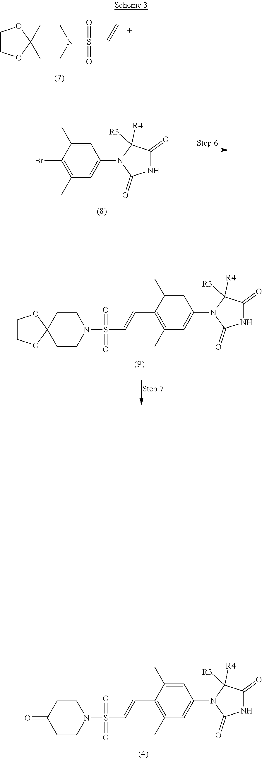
C1(=O)CCN(S(=O)(=O)C=CC2=C(C)C=C(N3C([R3])([R4])C(=O)NC3=O)C=C2C)CC1.C1OC2(CCN(S(=O)(=O)C=C)CC2)OC1.C1(Br)=C(C)C=C(N2C([R3])([R4])C(=O)NC2=O)C=C1C.C1OC2(CCN(S(=O)(=O)C=CC3=C(C)C=C(N4C(=O)NC(=O)C4([R3])[R4])C=C3C)CC2)OC1
